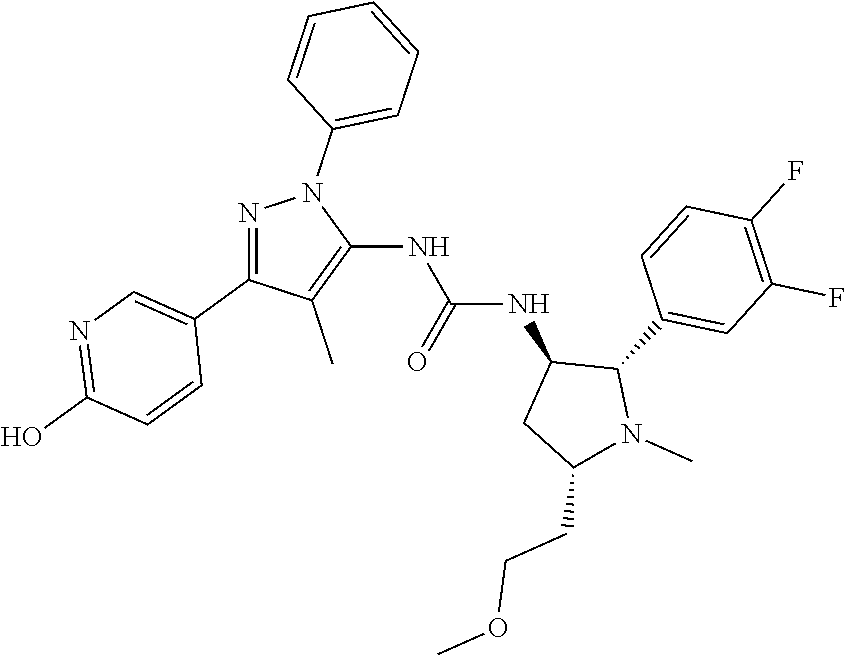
N1=C(C2=CN=C(O)C=C2)C(C)=C(NC(NC2CC(CCOC)N(C)C2C2=CC(F)=C(F)C=C2)=O)N1C1=CC=CC=C1
